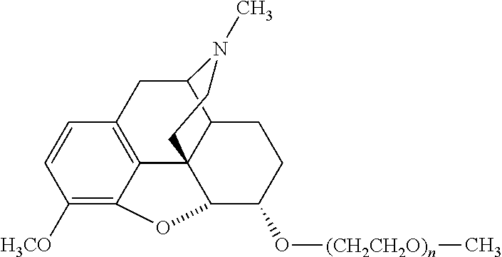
C1([H3CO])=C2C3=C(C=C1)CC1C4C3(C(C(O[(CH2CH2O)n]C)CC4)O2)CCN1C
